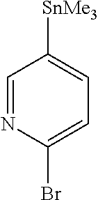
C1=NC(Br)=CC=C1[SnMe3]
